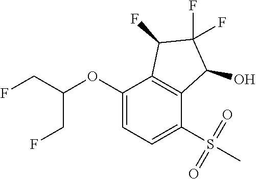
O(C1=CC=C(S(C)(=O)=O)C2=C1C(F)C(F)(F)C2O)C(CF)CF
